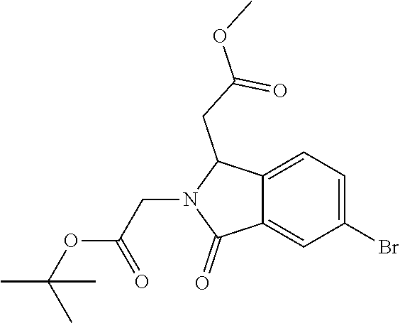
C1(Br)=CC=C2C(=C1)C(=O)N(CC(OC(C)(C)C)=O)C2CC(OC)=O
